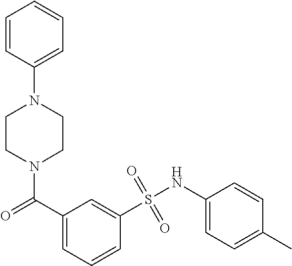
N1(C(=O)C2=CC=CC(S(NC3=CC=C(C)C=C3)(=O)=O)=C2)CCN(C2=CC=CC=C2)CC1
